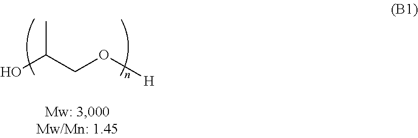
CC(O)CO[H]
